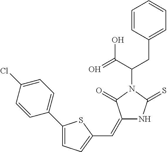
C1=CC(CC(C(=O)O)N2C(=O)C(=CC3=CC=C(C4=CC=C(Cl)C=C4)S3)NC2=S)=CC=C1
